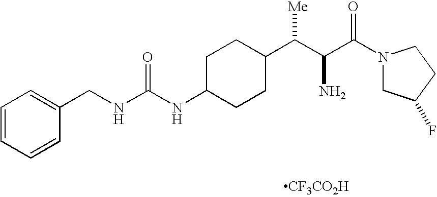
C1C(NC(NCC2=CC=CC=C2)=O)CCC(C(C(C(N2CC(F)CC2)=O)N)[Me])C1.[CF3CO2H]
